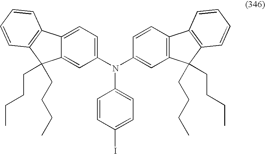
C1(N(C2=CC3=C(C=C2)C2=C(C=CC=C2)C3(CCCC)CCCC)C2=CC=C(I)C=C2)=CC=C2C(=C1)C(CCCC)(CCCC)C1=C2C=CC=C1
